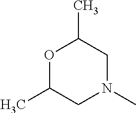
O1C(C)CN(C)CC1C
